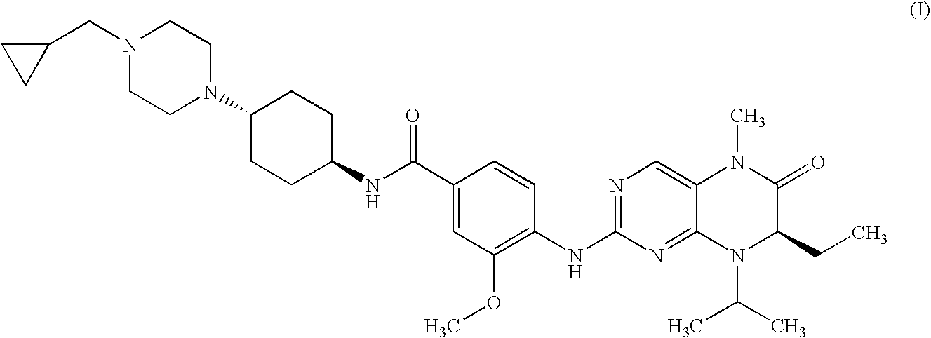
C1(CN2CCN(C3CCC(NC(C4=CC(OC)=C(NC5=NC=C6C(=N5)N(C(C)C)C(CC)C(=O)N6C)C=C4)=O)CC3)CC2)CC1
